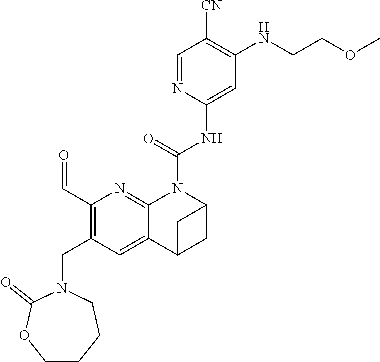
C(NC1=CC(NCCOC)=C([CN])C=N1)(=O)N1C2=NC(C=O)=C(CN3C(=O)OCCCC3)C=C2C2CC1C2
